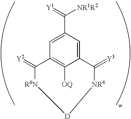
C1=C(C(=[Y1])[NR1R2])C=C2C([OQ])=C1C(=[Y2])[R6N][D][NR4]C2=[Y3]
